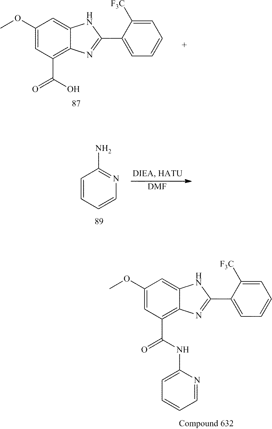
C1=CC=CN=C1N.[DMF].C1(OC)=CC(C(=O)NC2=CC=CC=N2)=C2C(=C1)NC(C1=CC=CC=C1[F3C])=N2.C1(OC)=CC(C(=O)O)=C2C(=C1)NC(C1=CC=CC=C1[F3C])=N2
